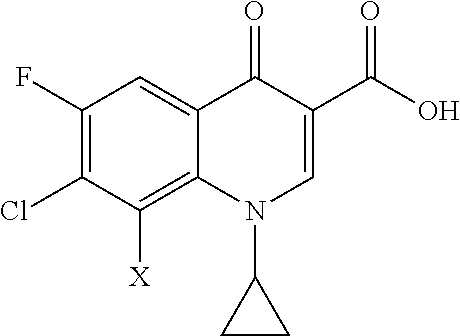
C1(F)=C(Cl)C([X])=C2C(=C1)C(=O)C(C(O)=O)=CN2C1CC1
